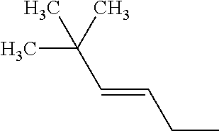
C(CC)=CC(C)(C)C
